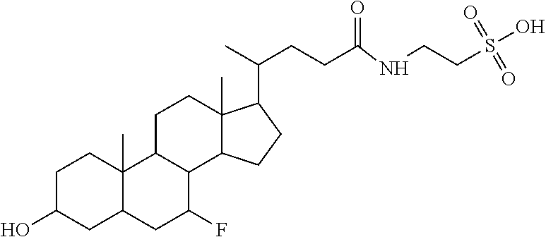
C1C(O)CC2C(C)(C1)C1C(C(F)C2)C2C(C)(CC1)C(C(C)CCC(NCCS(O)(=O)=O)=O)CC2
